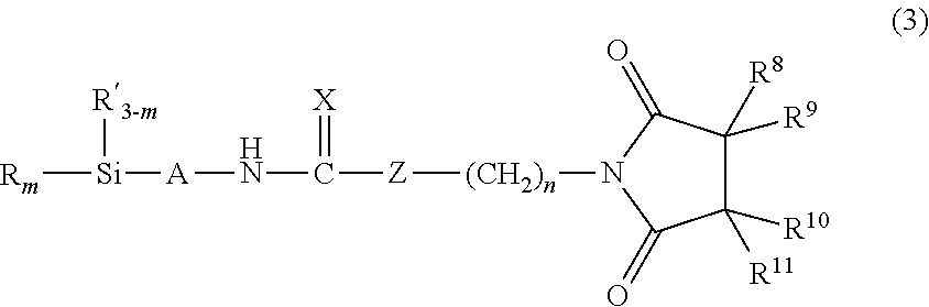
[Rm][Si]([A]NC(=[X])[Z][(CH2)n]N1C(=O)C([R11])([R10])C([R8])([R9])C1=O)[R3-m]
